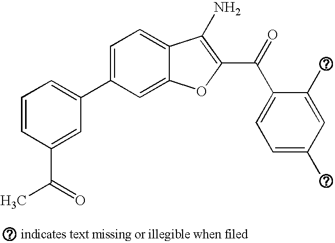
C1=CC(C(C)=O)=CC(C2=CC=C3C(=C2)OC(C(C2=CC=C(Cl)C=C2Cl)=O)=C3N)=C1
